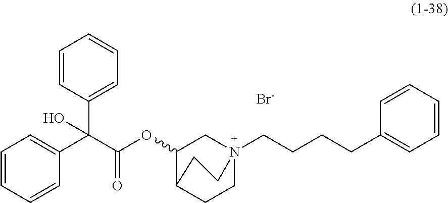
[Br-].C1CC2C(OC(C(C3=CC=CC=C3)(C3=CC=CC=C3)O)=O)CN1(CCCCC1=CC=CC=C1)CC2
